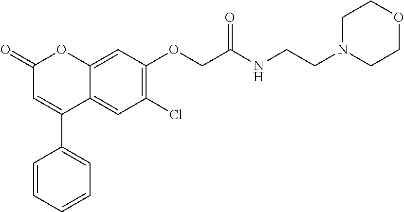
C12=CC(OCC(NCCN3CCOCC3)=O)=C(Cl)C=C1C(C1=CC=CC=C1)=CC(=O)O2
